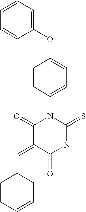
C1=CC(N2C(=O)C(=CC3CC=CCC3)C(=O)NC2=S)=CC=C1OC1=CC=CC=C1
